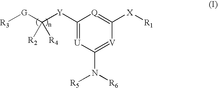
C1([Y]C([G][R3])([R2])[R4])=[U]C(N([R6])[R5])=[V]C([X][R1])=[Q]1
